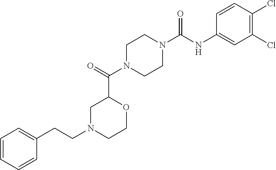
C1=CC(Cl)=C(Cl)C=C1NC(N1CCN(C(=O)C2CN(CCC3=CC=CC=C3)CCO2)CC1)=O
